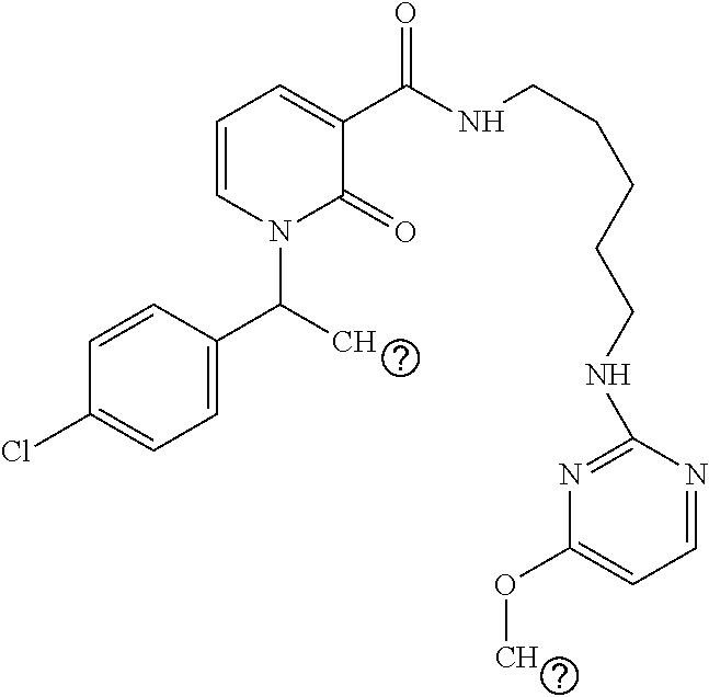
C1=CC(C(C)N2C(=O)C(C(NCCCCCNC3=NC(OC)=CC=N3)=O)=CC=C2)=CC=C1Cl
